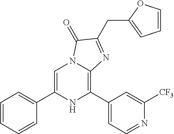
C1=C(C2=CC=CC=C2)NC(C2=CC=NC([CF3])=C2)=C2N1C(=O)C(CC1=CC=CO1)=N2
